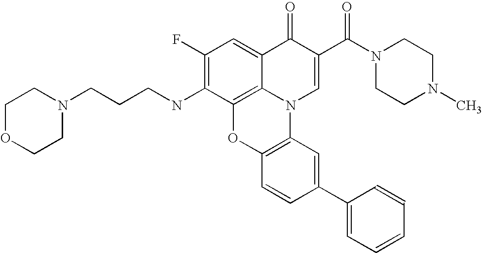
C1(F)=C(NCCCN2CCOCC2)C2=C3C(=C1)C(=O)C(C(N1CCN(C)CC1)=O)=CN3C1=C(O2)C=CC(C2=CC=CC=C2)=C1
